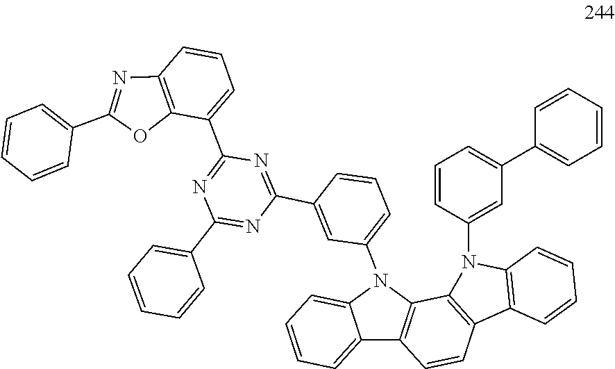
N1(C2=CC(C3=CC=CC=C3)=CC=C2)C2=C(C=CC=C2)C2=C1C1=C(C3=CC=CC=C3N1C1=CC=CC(C3=NC(C4=CC=CC5=C4OC(C4=CC=CC=C4)=N5)=NC(C4=CC=CC=C4)=N3)=C1)C=C2
